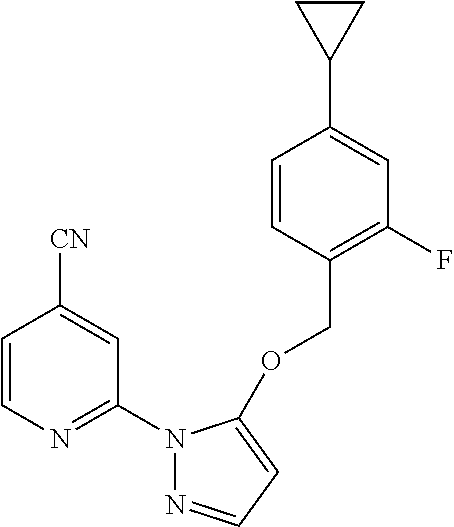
C1=CN=C(N2N=CC=C2OCC2=C(F)C=C(C3CC3)C=C2)C=C1[CN]
